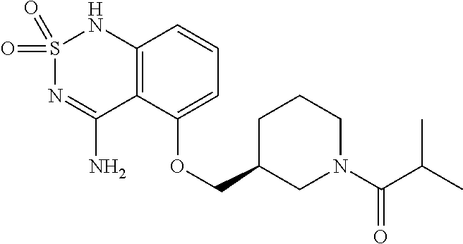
C12=C(C(OCC3CN(C(C(C)C)=O)CCC3)=CC=C1)C(N)=NS(=O)(=O)N2
